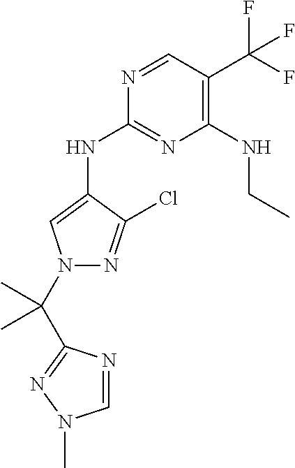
C1(NC2=CN(C(C3=NN(C)C=N3)(C)C)N=C2Cl)=NC(NCC)=C(C(F)(F)F)C=N1
